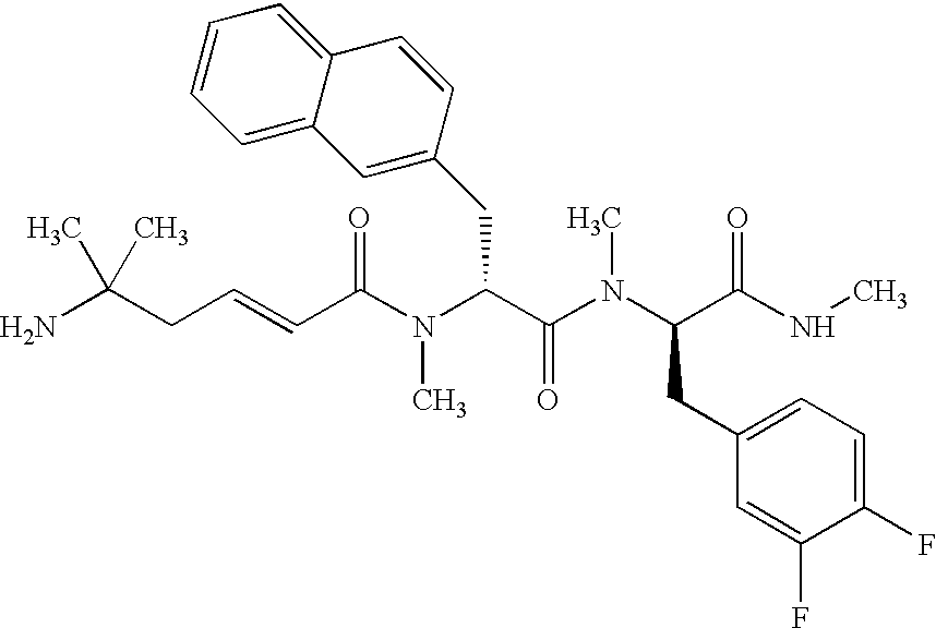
NC(CC=CC(N(C(C(N(C(C(NC)=O)CC1=CC=C(F)C(F)=C1)C)=O)CC1=CC2=CC=CC=C2C=C1)C)=O)(C)C
